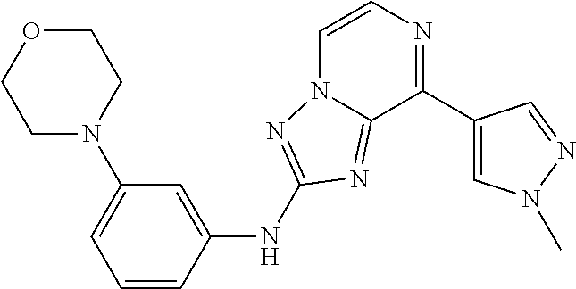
C1OCCN(C2=CC=CC(NC3=NN4C=CN=C(C5=CN(C)N=C5)C4=N3)=C2)C1
